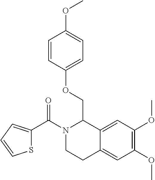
C(N1CCC2=CC(OC)=C(OC)C=C2C1COC1=CC=C(OC)C=C1)(=O)C1=CC=CS1
